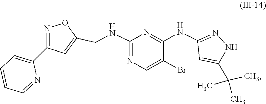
N1C(C(C)(C)C)=CC(NC2=NC(NCC3=CC(C4=CC=CC=N4)=NO3)=NC=C2Br)=N1
